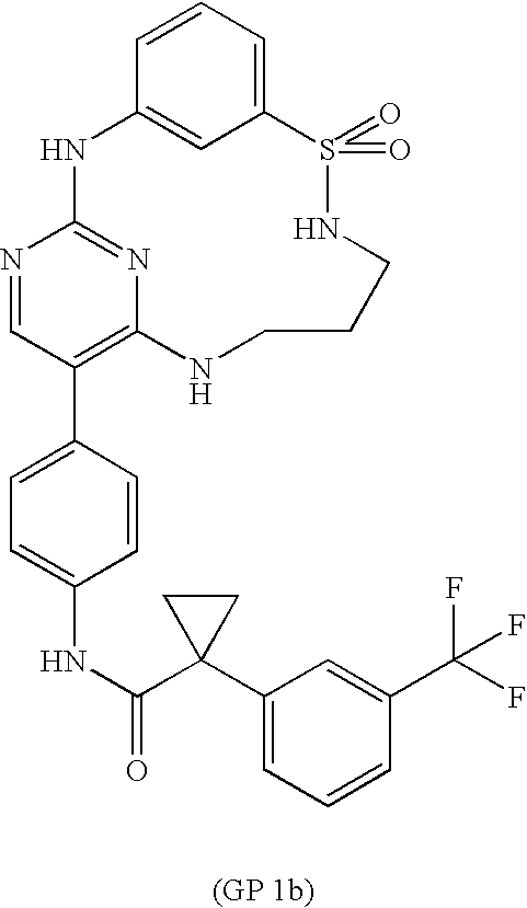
C12=CC=CC(=C1)NC1=NC(=C(C3=CC=C(NC(=O)C4(C5=CC=CC(C(F)(F)F)=C5)CC4)C=C3)C=N1)NCCCNS2(=O)=O
